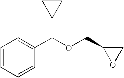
C1=CC=CC(C(OCC2OC2)C2CC2)=C1
